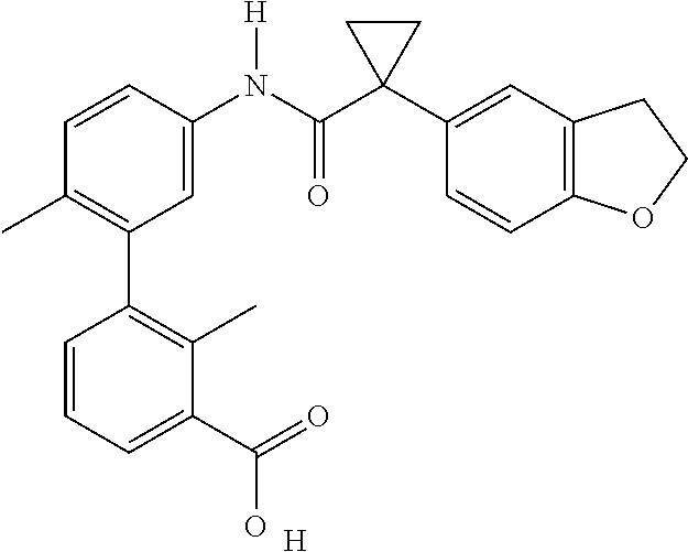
C1=C(N(C(C2(C3=CC4=C(C=C3)OCC4)CC2)=O)[H])C=CC(C)=C1C1=C(C)C(C(=O)O)=CC=C1.[H]
